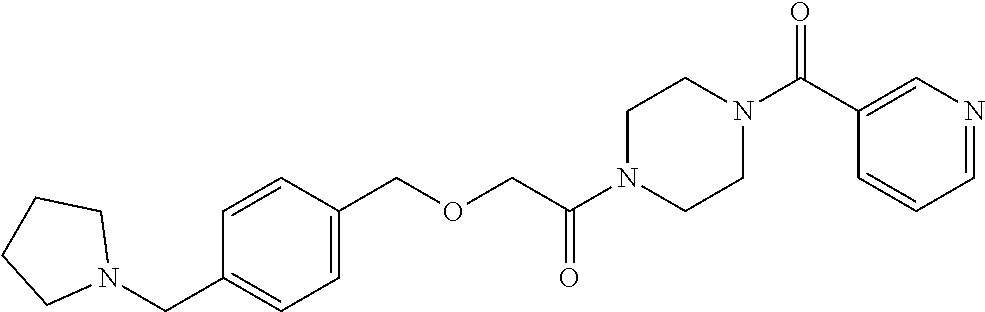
C1=CC(CN2CCCC2)=CC=C1COCC(N1CCN(C(C2=CN=CC=C2)=O)CC1)=O
